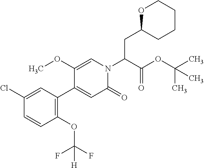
O1C(CC(N2C=C(OC)C(C3=C(OC(F)(F)[H])C=CC(Cl)=C3)=CC2=O)C(OC(C)(C)C)=O)CCCC1
